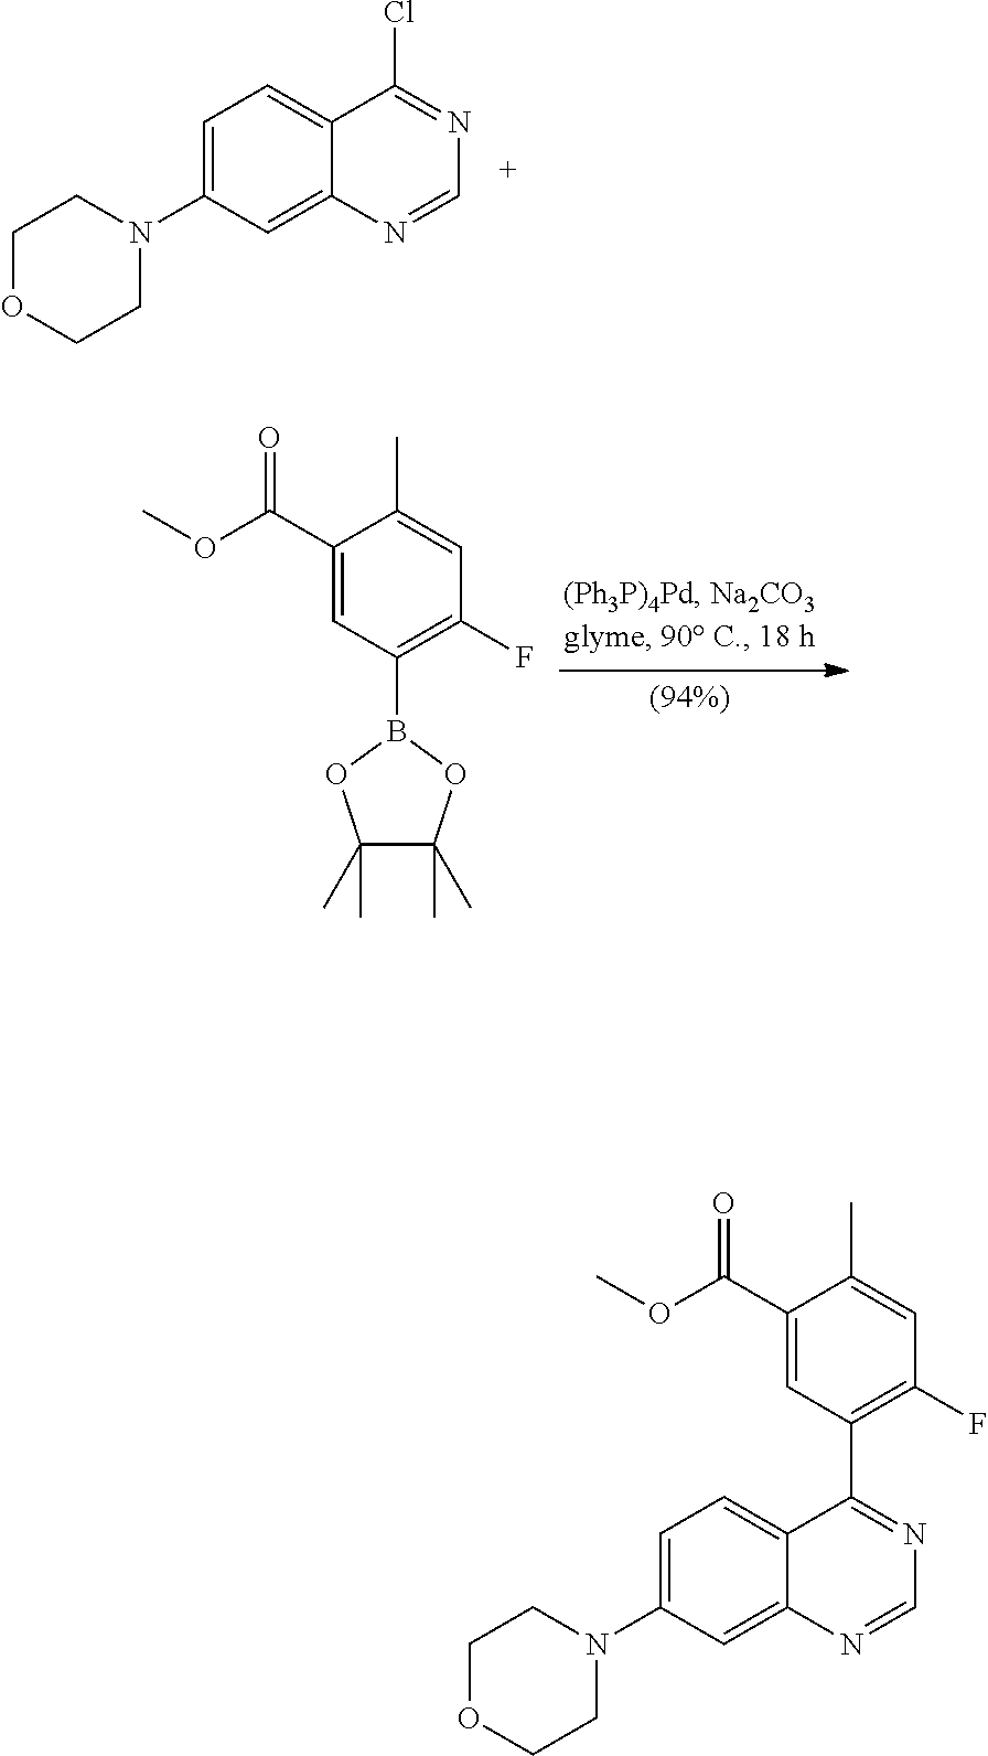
O(C(C1=CC(C2=NC=NC3=CC(N4CCOCC4)=CC=C32)=C(F)C=C1C)=O)C.C1=C(N2CCOCC2)C=C2C(=C1)C(Cl)=NC=N2.O(C(C1=CC(B2OC(C)(C)C(C)(C)O2)=C(F)C=C1C)=O)C
